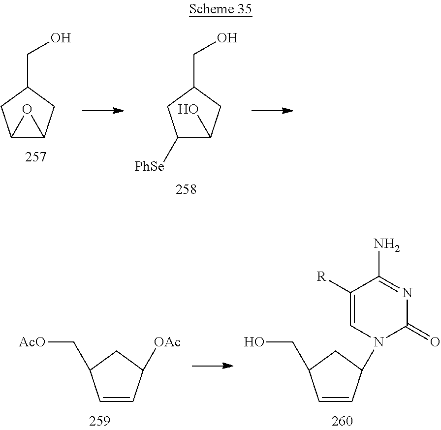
C12C(CC(CO)C1)O2.C1([PhSe])C(O)CC(CO)C1.C1=CC([OAc])CC1C[AcO].C1=CC(N2C(=O)N=C(N)C([R])=C2)CC1CO
